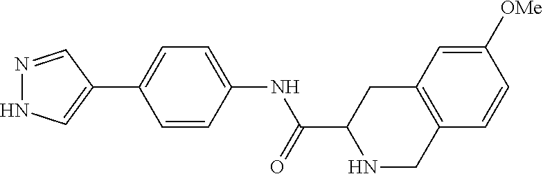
N1=CC(C2=CC=C(NC(=O)C3NCC4=C(C3)C=C([OMe])C=C4)C=C2)=CN1
